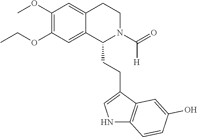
C1(OCC)=C(OC)C=C2C(=C1)C(CCC1=CNC3=C1C=C(O)C=C3)N(C(=O)[H])CC2
